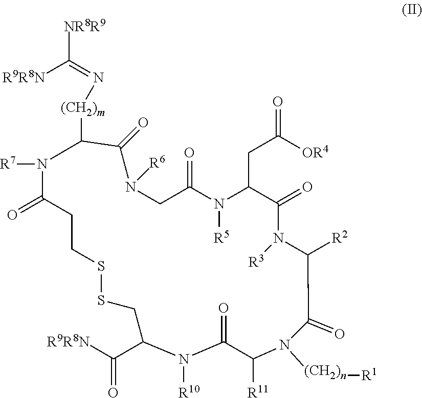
C1SSCC(C([R9R8N])=O)N([R10])C(=O)C([R11])N([(CH2)n][R1])C(=O)C([R2])N([R3])C(=O)C(CC([OR4])=O)N([R5])C(=O)CN([R6])C(=O)C([(CH2)m]N=C([R9R8N])[NR8R9])N([R7])C(=O)C1
